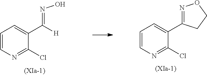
N(=C(C1=CC=CN=C1Cl)[H])O.N1=C(C2=CC=CN=C2Cl)CCO1
